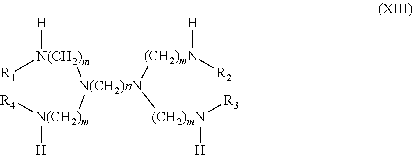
[R1][N(CH2)m]([H])[N(CH2)nN]([(CH2)mN]([H])[R2])([(CH2)mN]([H])[R3])[N(CH2)m]([H])[R4]
